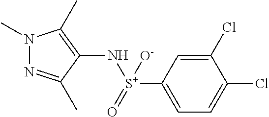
N1=C(C)C(N[S+](=O)([O-])C2=CC=C(Cl)C(Cl)=C2)=C(C)N1C
